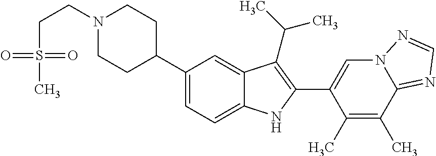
C1(C2CCN(CCS(C)(=O)=O)CC2)=CC=C2C(=C1)C(C(C)C)=C(C1=CN3C(=NC=N3)C(C)=C1C)N2
